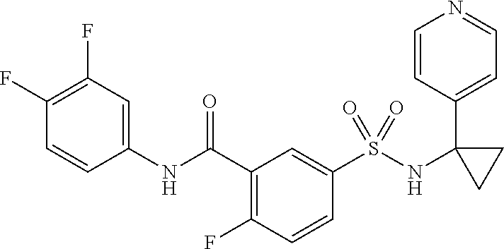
C1(NC(C2=C(F)C=CC(S(=O)(NC3(C4=CC=NC=C4)CC3)=O)=C2)=O)=CC(F)=C(F)C=C1
